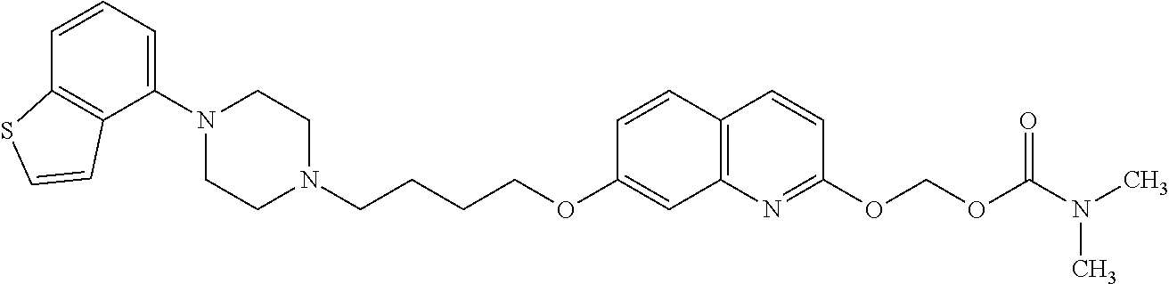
C1(N2CCN(CCCCOC3=CC4=C(C=C3)C=CC(OCOC(N(C)C)=O)=N4)CC2)=CC=CC2=C1C=CS2
